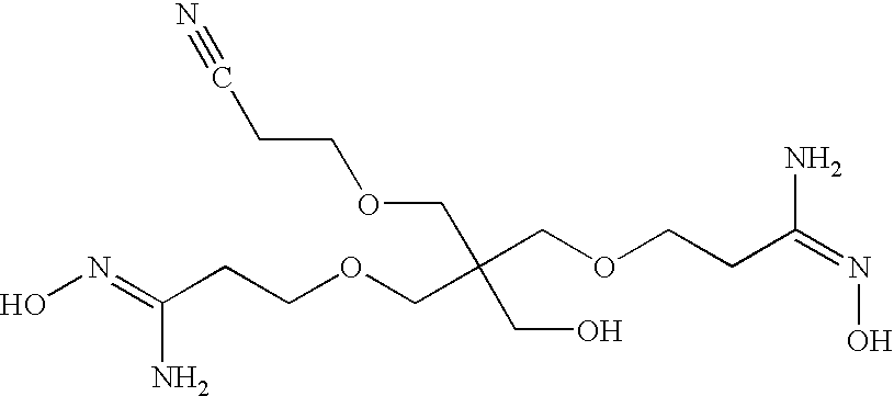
C(CCOCC(COCCC(N)=NO)(COCCC#N)CO)(N)=NO
